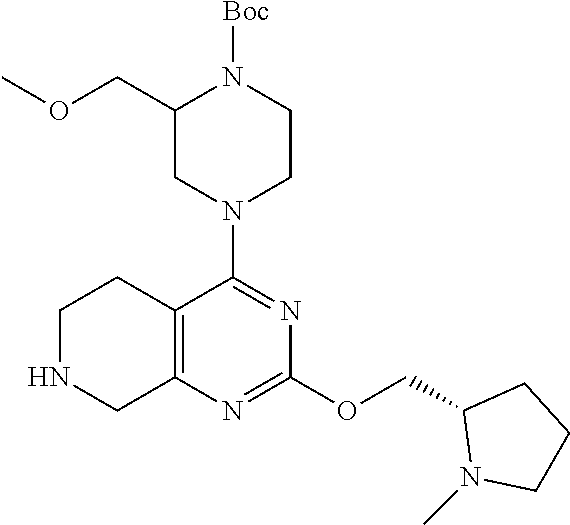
C12=C(N=C(OCC3N(C)CCC3)N=C1N1CCN([Boc])C(COC)C1)CNCC2
